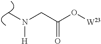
C(C(O[W23])=O)N([H])C
